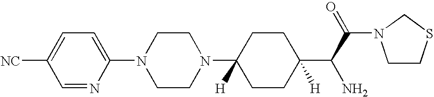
C1=NC(N2CCN(C3([H])CCC(C(C(=O)N4CCSC4)N)([H])CC3)CC2)=CC=C1[NC]
